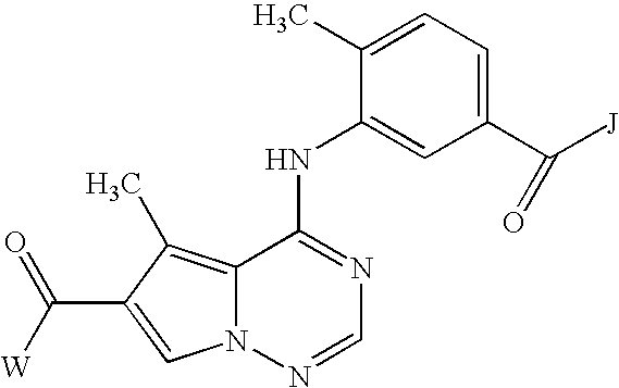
C1(C)=CC=C(C([J])=O)C=C1NC1=NC=NN2C1=C(C)C(C([W])=O)=C2
